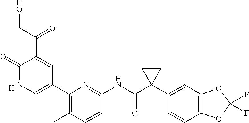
C1(=O)NC=C(C2=C(C)C=CC(NC(C3(C4=CC5=C(C=C4)OC(F)(F)O5)CC3)=O)=N2)C=C1C(C[HO])=O.[H]
